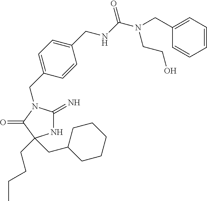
C1(CN2C(=N)NC(CCCC)(CC3CCCCC3)C2=O)=CC=C(CNC(N(CC2=CC=CC=C2)CCO)=O)C=C1
